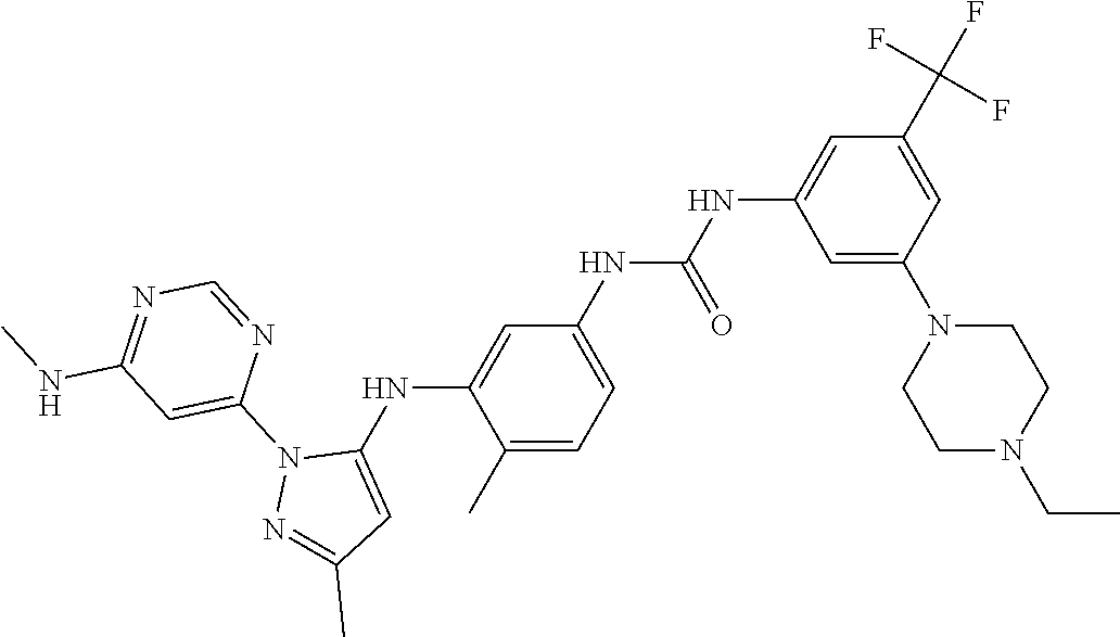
C1(C)=CC=C(NC(NC2=CC(C(F)(F)F)=CC(N3CCN(CC)CC3)=C2)=O)C=C1NC1=CC(C)=NN1C1=CC(NC)=NC=N1
